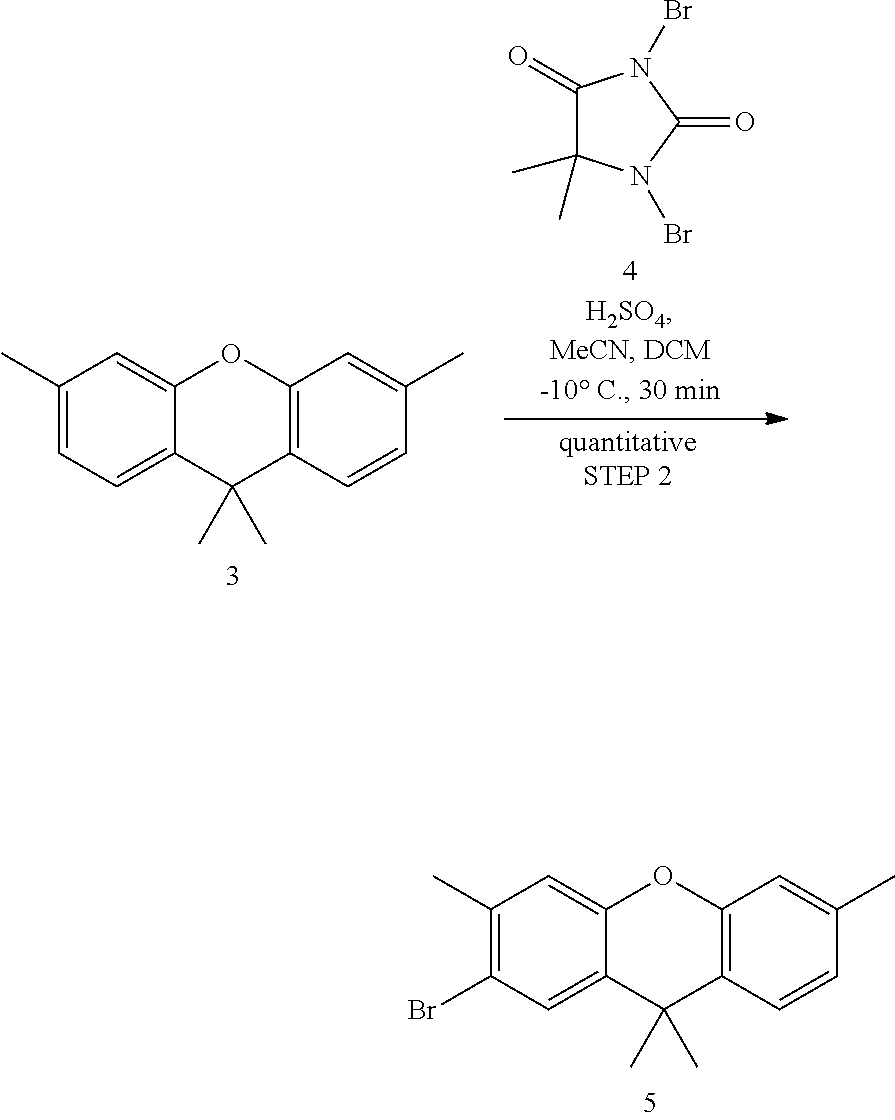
C1(C)=C(Br)C=C2C(=C1)OC1=C(C2(C)C)C=CC(C)=C1.C1(C)=CC=C2C(=C1)OC1=C(C2(C)C)C=CC(C)=C1.C1(=O)C(C)(C)N(Br)C(=O)N1Br
